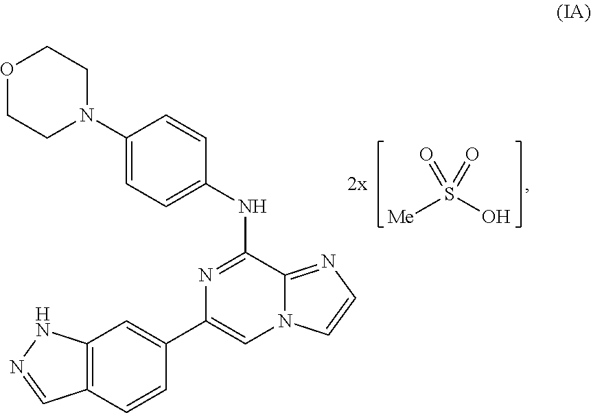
[Me]S(O)(=O)=O.O1CCN(C2=CC=C(NC3=NC(C4=CC5=C(C=C4)C=NN5)=CN4C3=NC=C4)C=C2)CC1
